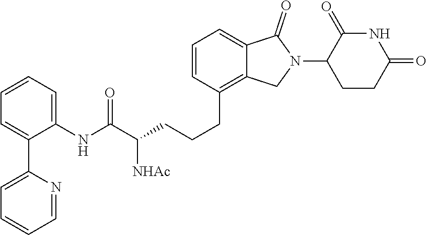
C1(NC(C([NHAc])CCCC2=C3C(=CC=C2)C(=O)N(C2CCC(=O)NC2=O)C3)=O)=CC=CC=C1C1=CC=CC=N1
